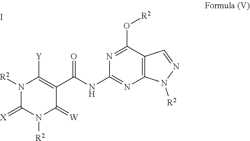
N1([R2])C(=[X])N([R2])C(=[W])C(C(NC2=NC3=C(C(O[R2])=N2)C=NN3[R2])=O)=C1[Y].I
